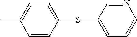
CC1=CC=C(SC2=CC=CN=C2)C=C1
